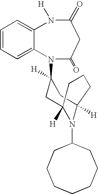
C1=CC=C2C(=C1)N([H])C(=O)CC(=O)N2C1([H])CC2([H])N(C3CCCCCCC3)C([H])(C1)CCC2
